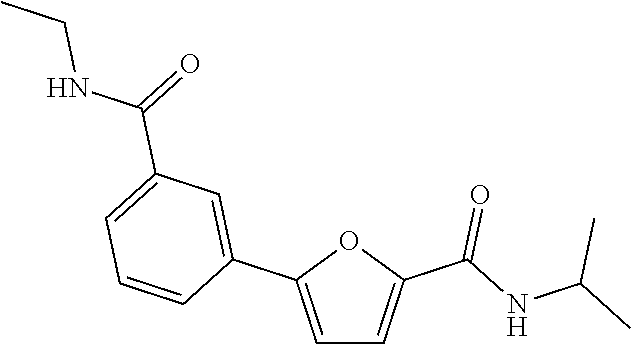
C1=C(C2=CC(C(=O)NCC)=CC=C2)OC(C(NC(C)C)=O)=C1
